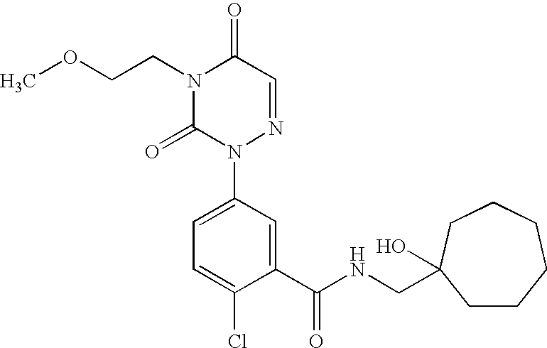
O(CCN1C(=O)N(C2=CC=C(Cl)C(C(NCC3(O)CCCCCC3)=O)=C2)N=CC1=O)C
